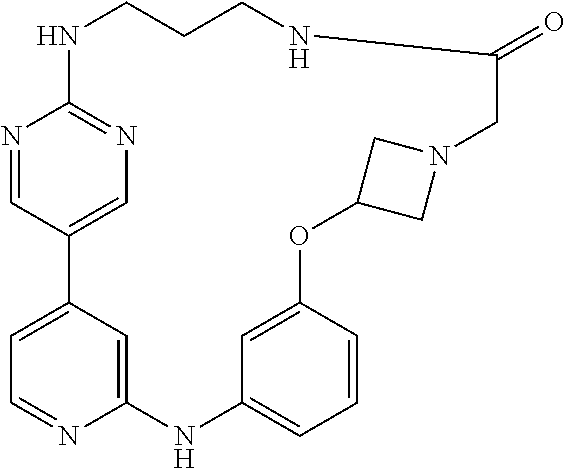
C12=NC=C(C=N1)C1=CC=NC(=C1)NC1=CC=CC(=C1)OC1CN(C1)CC(=O)NCCCN2
